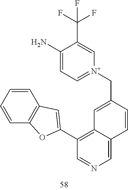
C1=CC=CC2=C1C=C(C1=C3C(=CN=C1)C=CC(C[N+]1=CC=C(N)C(C(F)(F)F)=C1)=C3)O2
